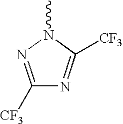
C1([CF3])=NN(C)C([CF3])=N1
